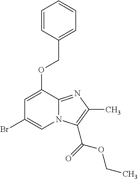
C1=CC(COC2=CC(Br)=CN3C2=NC(C)=C3C(=O)OCC)=CC=C1
